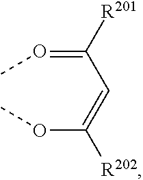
O(=C(C=C(OC)[R202])[R201])C
